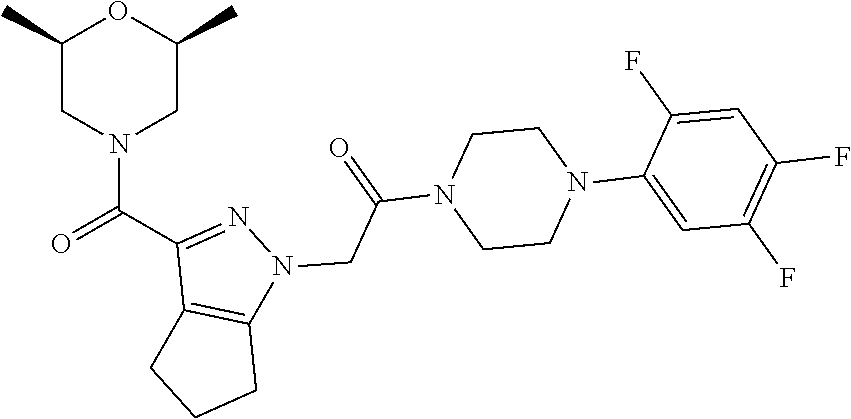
C1(C)CN(C(=O)C2=NN(CC(N3CCN(C4=CC(F)=C(F)C=C4F)CC3)=O)C3=C2CCC3)CC(C)O1
